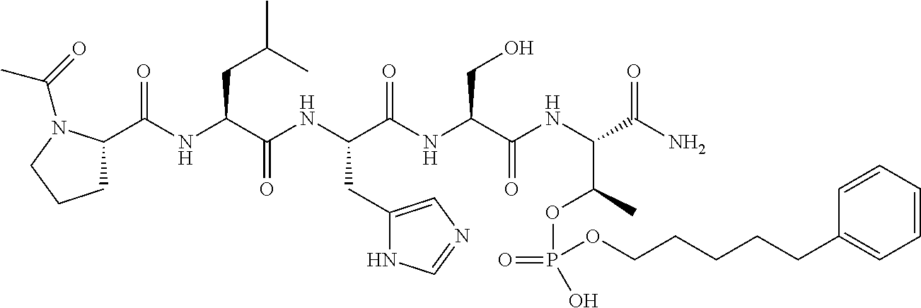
C1C(C(NC(C(NC(C(NC(C(NC(C(N)=O)C(C)OP(=O)(O)OCCCCCC2=CC=CC=C2)=O)CO)=O)CC2=CN=CN2)=O)CC(C)C)=O)N(C(=O)C)CC1
